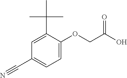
C1=C(OCC(O)=O)C(C(C)(C)C)=CC(C#N)=C1
